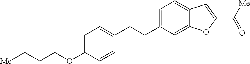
C1=C(CCC2=CC=C(OCCC[Me])C=C2)C=C2C(=C1)C=C(C([Me])=O)O2
